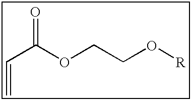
C(C(OCCO[R])=O)=C
